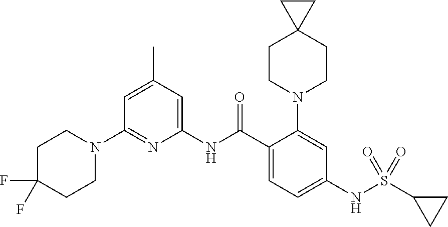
N1(C2=NC(NC(C3=CC=C(NS(C4CC4)(=O)=O)C=C3N3CCC4(CC3)CC4)=O)=CC(C)=C2)CCC(F)(F)CC1
